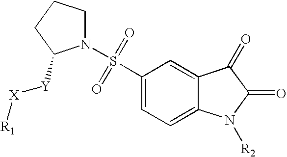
N1(S(C2=CC=C3C(=C2)C(=O)C(=O)N3[R2])(=O)=O)CCCC1[Y][X][R1]
